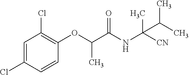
C1=C(Cl)C=CC(OC(C(NC(C)([CN])C(C)C)=O)C)=C1Cl
